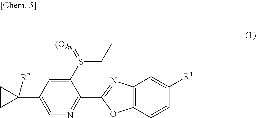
C1(S(=[(O)m])CC)=CC(C2([R2])CC2)=CN=C1C1=NC2=C(O1)C=CC([R1])=C2
